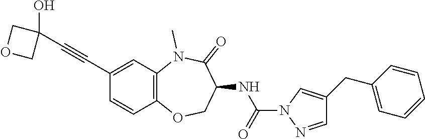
C1(C#CC2(O)COC2)=CC2=C(C=C1)OCC(NC(N1N=CC(CC3=CC=CC=C3)=C1)=O)C(=O)N2C
